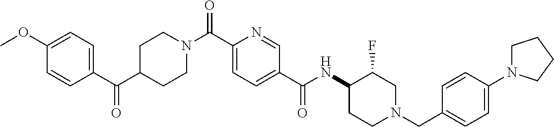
N(C(C1=CC=C(C(=O)N2CCC(C(C3=CC=C(OC)C=C3)=O)CC2)N=C1)=O)C1CCN(CC2=CC=C(N3CCCC3)C=C2)CC1F
